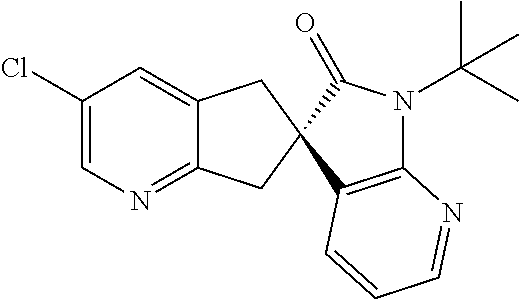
C1(Cl)=CN=C2C(=C1)CC1(C2)C2=C(N(C(C)(C)C)C1=O)N=CC=C2
